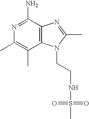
N1=C(N)C2=C(C(C)=C1C)N(CCNS(C)(=O)=O)C(C)=N2
